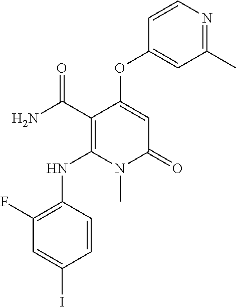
C1(F)=C(NC2=C(C(N)=O)C(OC3=CC(C)=NC=C3)=CC(=O)N2C)C=CC(I)=C1
